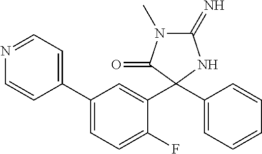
C1(=N)N(C)C(=O)C(C2=CC(C3=CC=NC=C3)=CC=C2F)(C2=CC=CC=C2)N1
